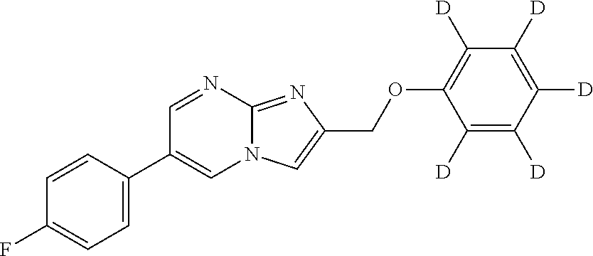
C1=C(C2=CN3C(=NC(COC4=C([D])C([D])=C([D])C([D])=C4[D])=C3)N=C2)C=CC(F)=C1
